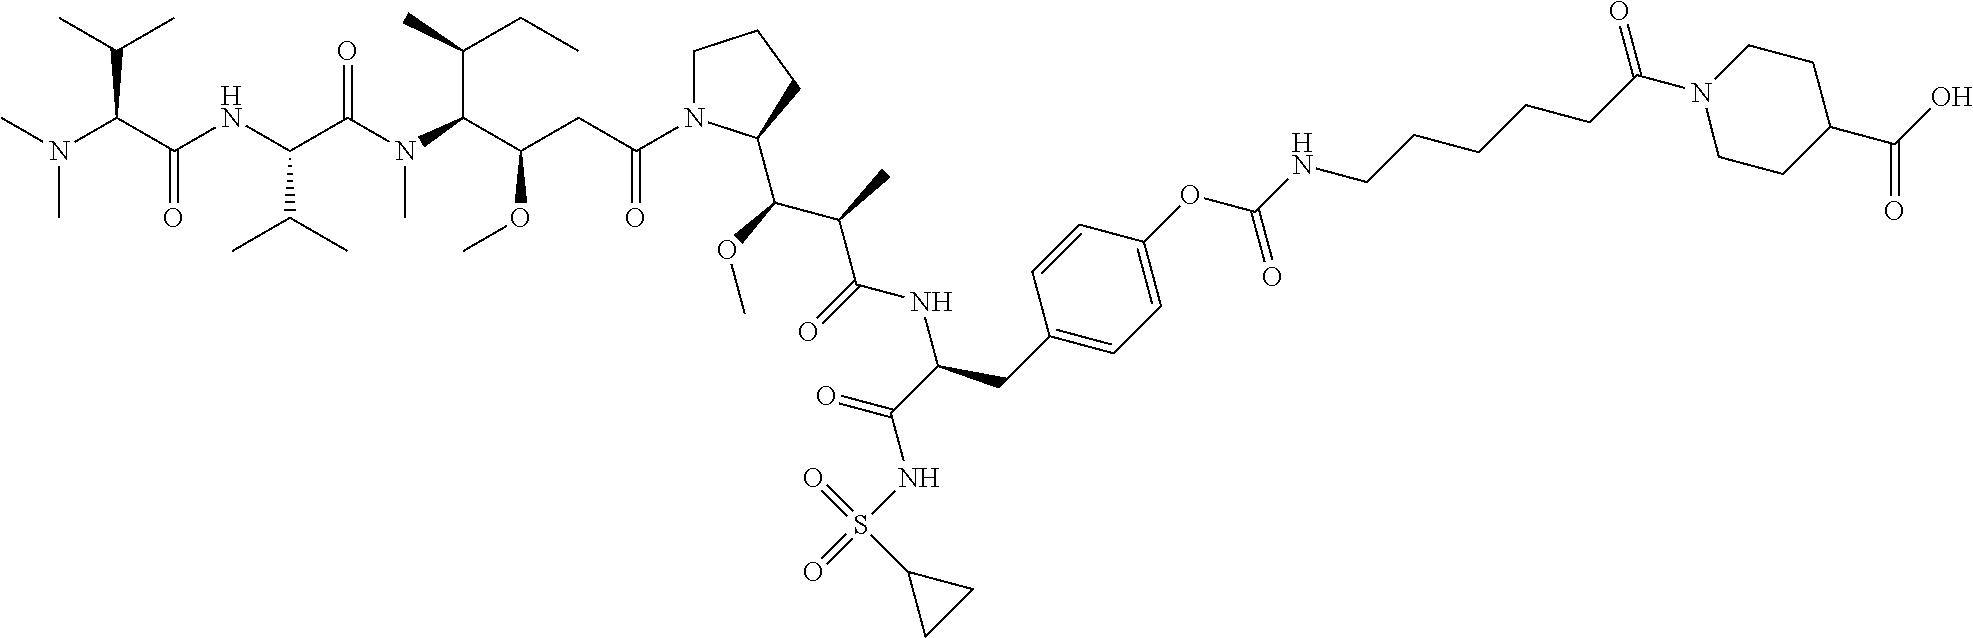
CN(C(C(NC(C(N(C(C(CC(N1CCCC1C(OC)C(C)C(=O)NC(CC1=CC=C(OC(=O)NCCCCCC(N2CCC(C(O)=O)CC2)=O)C=C1)C(=O)NS(=O)(=O)C1CC1)=O)OC)C(C)CC)C)=O)C(C)C)=O)C(C)C)C
